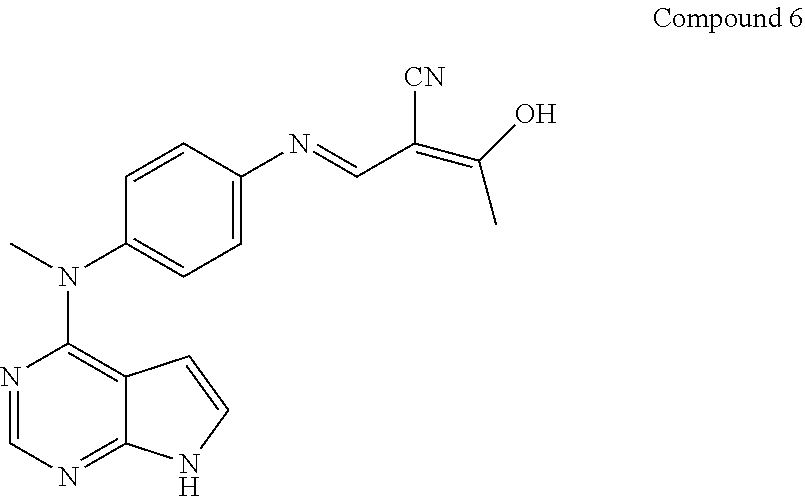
N1=CN=C2C(=C1N(C1=CC=C(N=CC([CN])=C(C)O)C=C1)C)C=CN2
